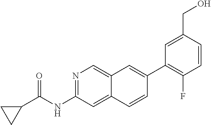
C1(C2=CC3=CN=C(NC(=O)C4CC4)C=C3C=C2)=C(F)C=CC(CO)=C1
